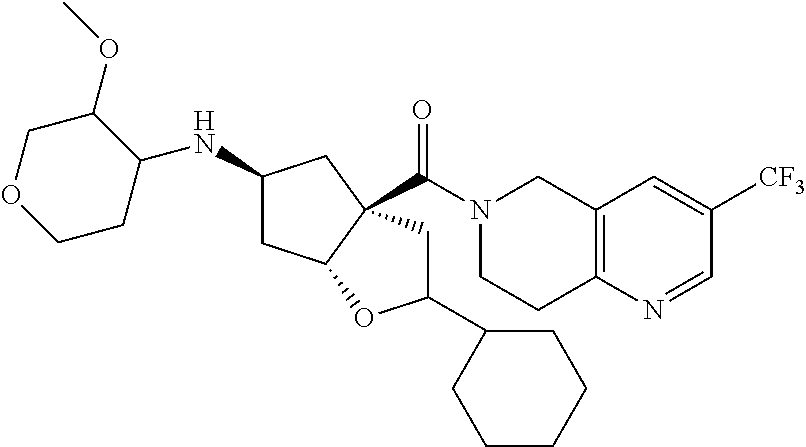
C12=C(N=CC([CF3])=C1)CCN(C(=O)C13C(CC(NC4C(OC)COCC4)C1)OC(C1CCCCC1)C3)C2
